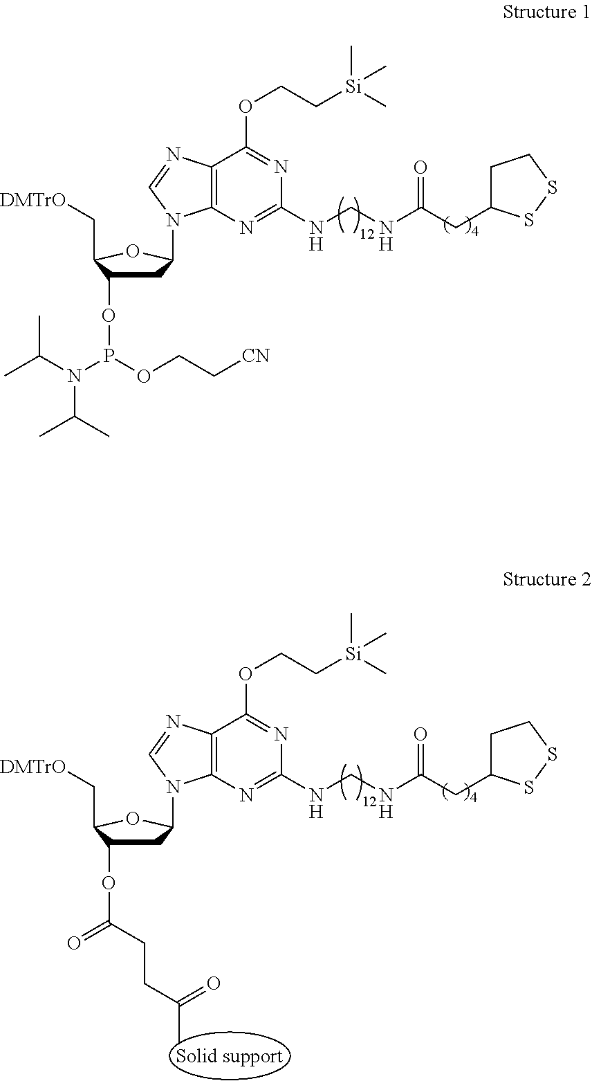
C1C(OP(N(C(C)C)C(C)C)OCC[CN])C(C[DMTrO])OC1N1C2=C(N=C1)C(OCC[Si](C)(C)C)=NC(NCNC(CC1CCSS1)=O)=N2.C1C(OC(=O)CCC(=O)C)C(C[DMTrO])OC1N1C2=C(N=C1)C(OCC[Si](C)(C)C)=NC(NCNC(CC1CCSS1)=O)=N2
